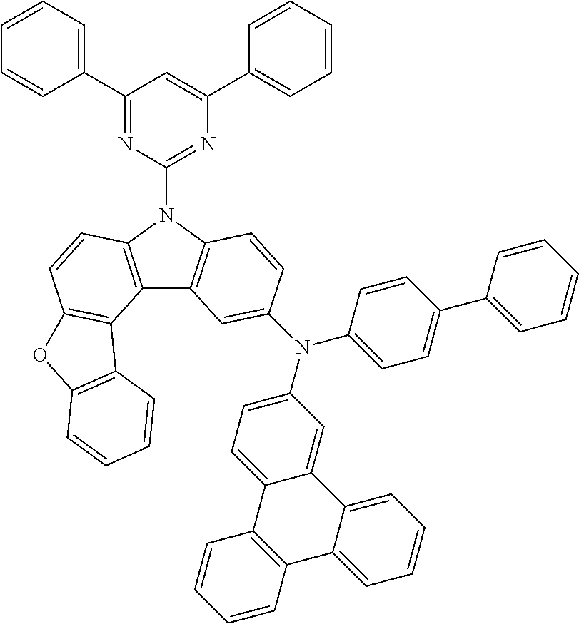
C1(C2=CC=CC=C2)=NC(N2C3=C(C4=C2C=CC2=C4C4=C(O2)C=CC=C4)C=C(N(C2=CC=C4C(=C2)C2=CC=CC=C2C2=C4C=CC=C2)C2=CC=C(C4=CC=CC=C4)C=C2)C=C3)=NC(C2=CC=CC=C2)=C1
